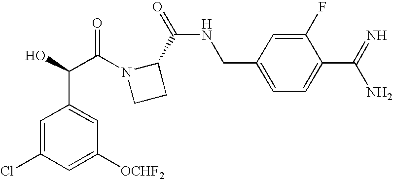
C1=C(Cl)C=C([OCHF2])C=C1C(C(=O)N1CCC1C(=O)NCC1=CC=C(C(=N)N)C(F)=C1)O
